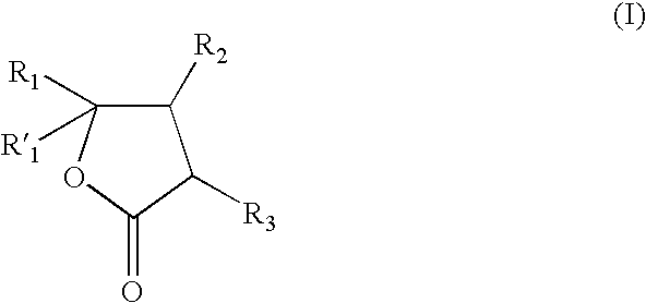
C1([R2])C([R1])([R1])OC(=O)C1[R3]
